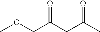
O=C(CC(C)=O)COC
